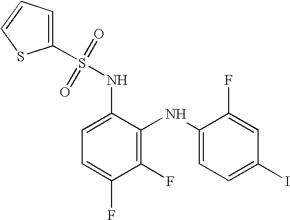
C1(F)=C(NC2=CC=C(I)C=C2F)C(NS(C2=CC=CS2)(=O)=O)=CC=C1F
